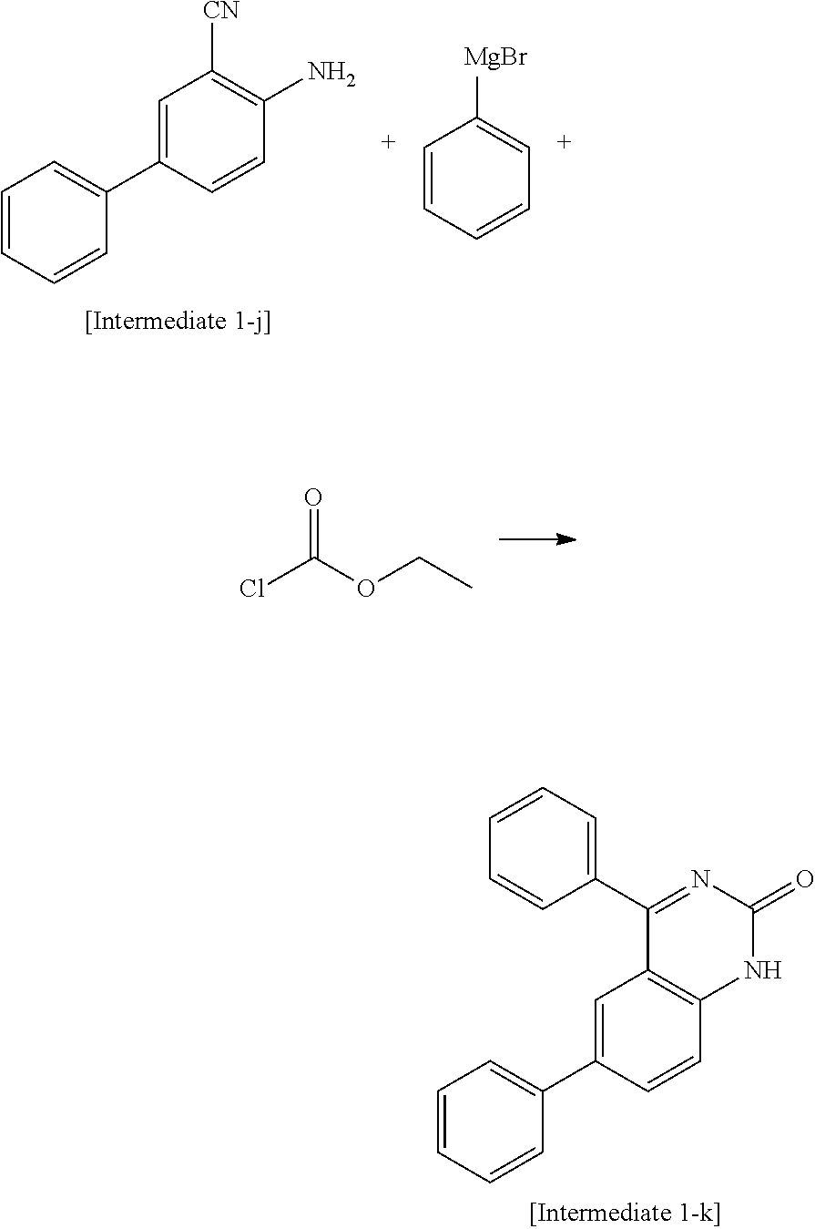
ClC(OCC)=O.C1=CC=CC(C2=CC([CN])=C(N)C=C2)=C1.[MgBr]C1=CC=CC=C1.C1=CC=CC(C2=CC3=C(C=C2)NC(=O)N=C3C2=CC=CC=C2)=C1
